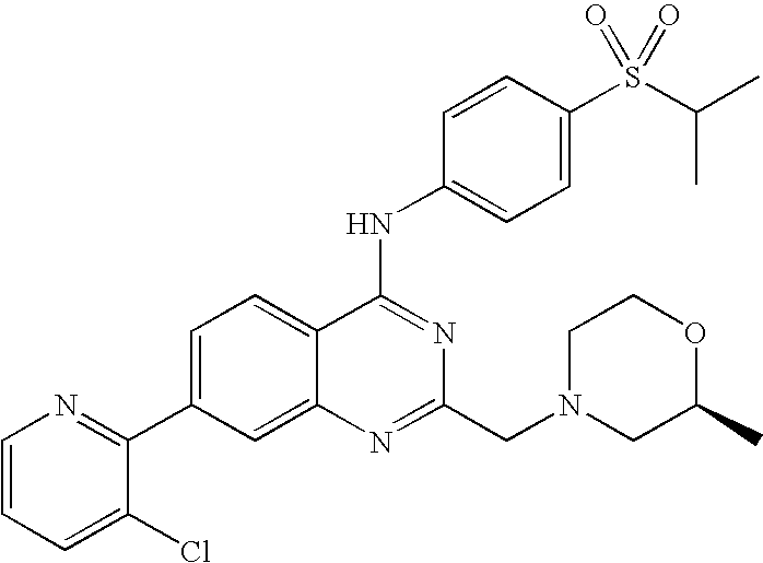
C1=CC=C(Cl)C(C2=CC=C3C(=C2)N=C(CN2CC(C)OCC2)N=C3NC2=CC=C(S(C(C)C)(=O)=O)C=C2)=N1
